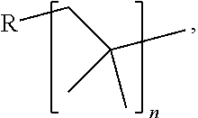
C(C(C)(C)C)[R]
